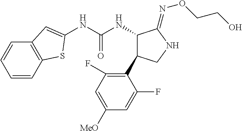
C1(NC(NC2C(C3=C(F)C=C([OMe])C=C3F)CNC2=NOCCO)=O)=CC2=C(S1)C=CC=C2
